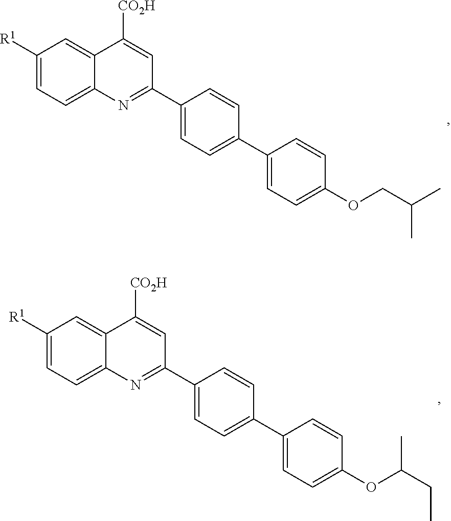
C1([R1])=CC=C2C(=C1)C([CO2H])=CC(C1=CC=C(C3=CC=C(OCC(C)C)C=C3)C=C1)=N2.C1([R1])=CC=C2C(=C1)C([CO2H])=CC(C1=CC=C(C3=CC=C(OC(CC)C)C=C3)C=C1)=N2
